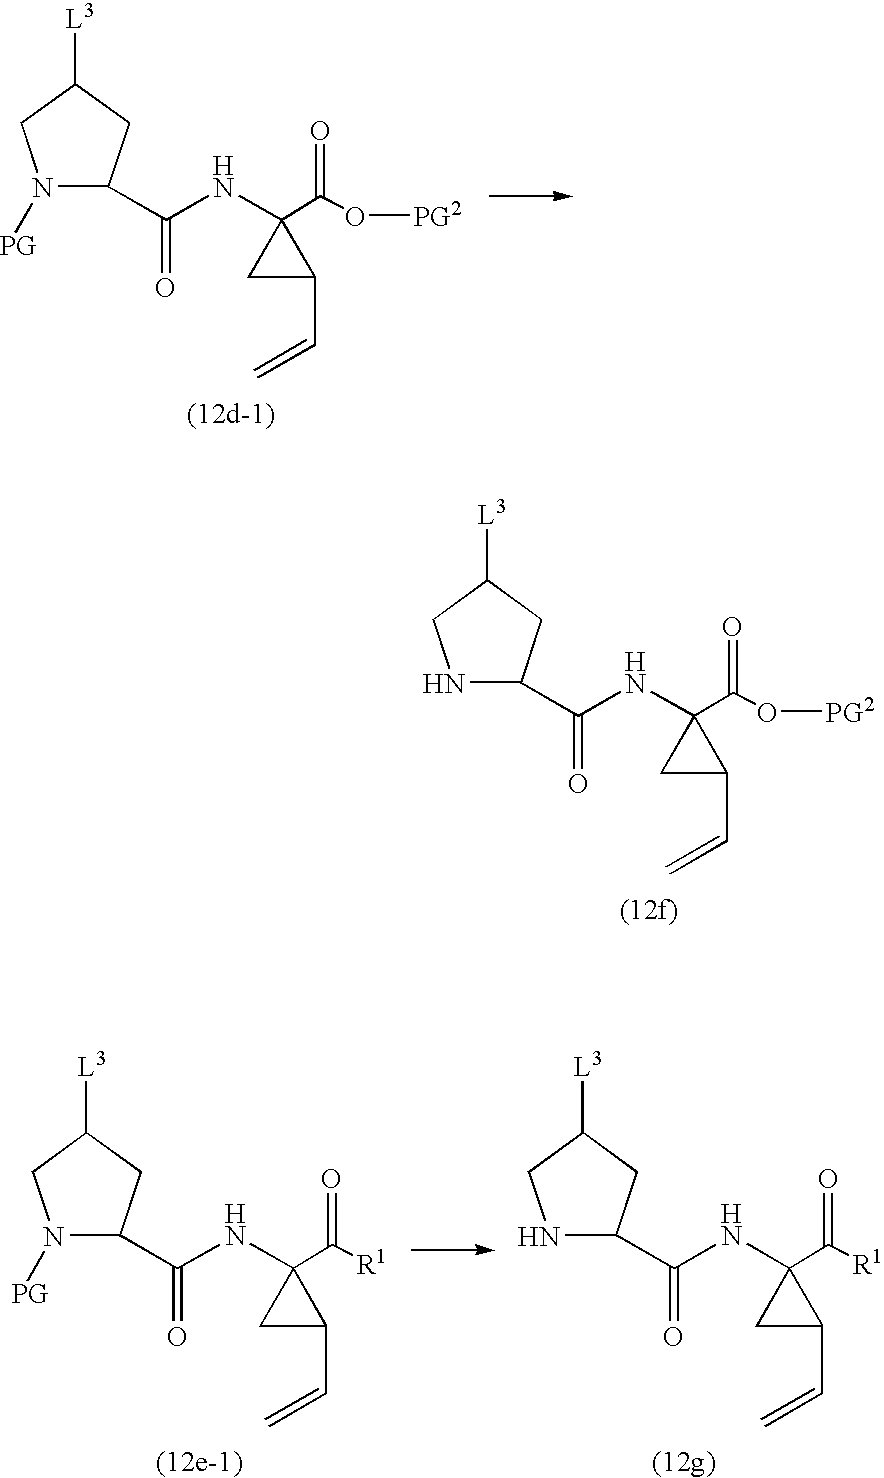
N1([PG])C(C(NC2(C(O[PG2])=O)CC2C=C)=O)CC([L3])C1.N1C(C(NC2(C(O[PG2])=O)CC2C=C)=O)CC([L3])C1.N1([PG])C(C(NC2(C([R1])=O)CC2C=C)=O)CC([L3])C1.N1C(C(NC2(C([R1])=O)CC2C=C)=O)CC([L3])C1
